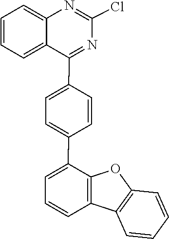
ClC1=NC2=CC=CC=C2C(C2=CC=C(C3=CC=CC4=C3OC3=C4C=CC=C3)C=C2)=N1
